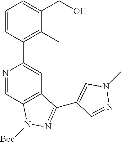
N1=CC2=C(C=C1C1=C(C)C(CO)=CC=C1)C(C1=CN(C)N=C1)=NN2[Boc]
